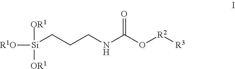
[OR1][Si]([OR1])(CCCNC(O[R2][R3])=O)[R1O]
